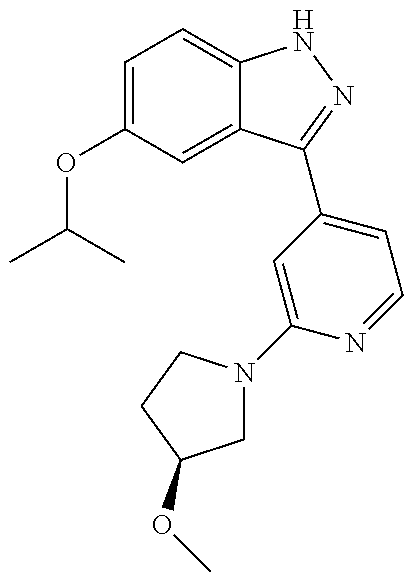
CC(C)OC1=CC=C2C(=C1)C(C1=CC=NC(N3CC(OC)CC3)=C1)=NN2
